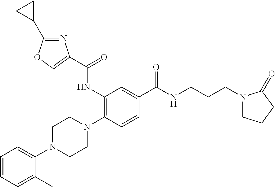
C1=CC=C(C)C(N2CCN(C3=C(NC(=O)C4=COC(C5CC5)=N4)C=C(C(NCCCN4CCCC4=O)=O)C=C3)CC2)=C1C
